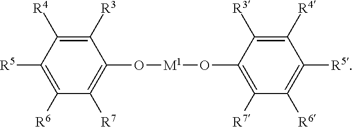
C1([R5])=C([R6])C([R7])=C(O[M1]OC2=C([R7])C([R6])=C([R5])C([R4])=C2[R3])C([R3])=C1[R4]
